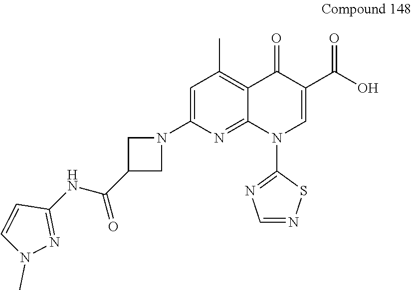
C1=C(N2CC(C(NC3=NN(C)C=C3)=O)C2)N=C2C(=C1C)C(=O)C(C(O)=O)=CN2C1=NC=NS1
